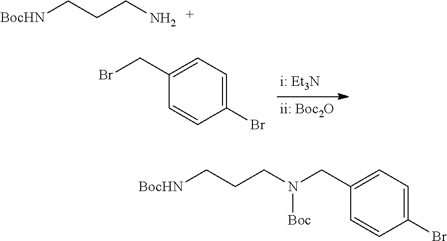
C1(CBr)=CC=C(Br)C=C1.[BocHN]CCCN.C1(CN(CCC[BocHN])[Boc])=CC=C(Br)C=C1
